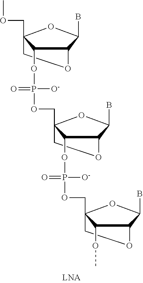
C1C2(COC)C(OP([O-])(=O)OCC34COC(C3OP([O-])(=O)OCC35COC(C3OC)C(B)O5)C(B)O4)C(C(B)O2)O1
